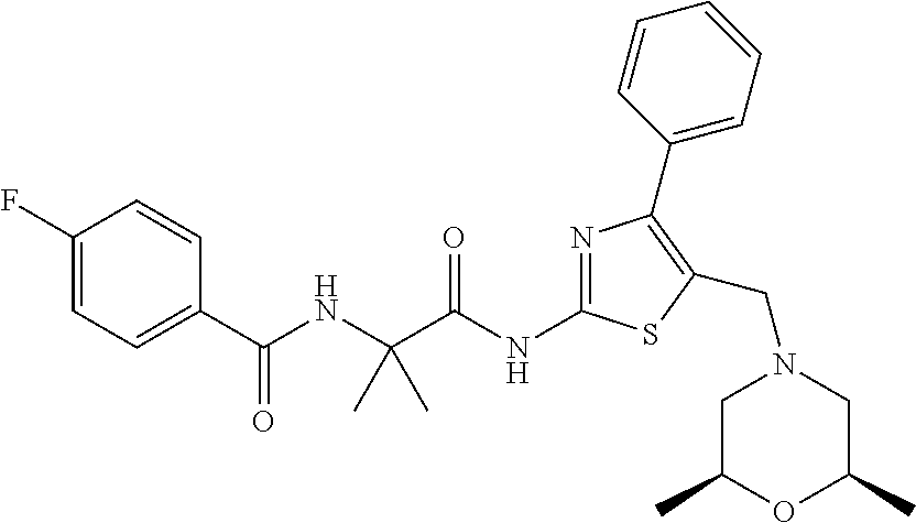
N(C(C(NC(C1=CC=C(F)C=C1)=O)(C)C)=O)C1=NC(C2=CC=CC=C2)=C(CN2CC(C)OC(C)C2)S1
